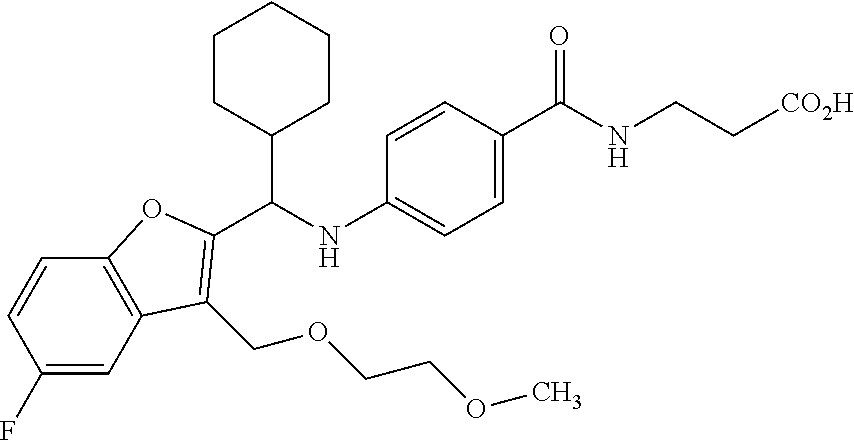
C1=C(C(NCC[CO2H])=O)C=CC(NC(C2CCCCC2)C2=C(COCCOC)C3=C(C=CC(F)=C3)O2)=C1
